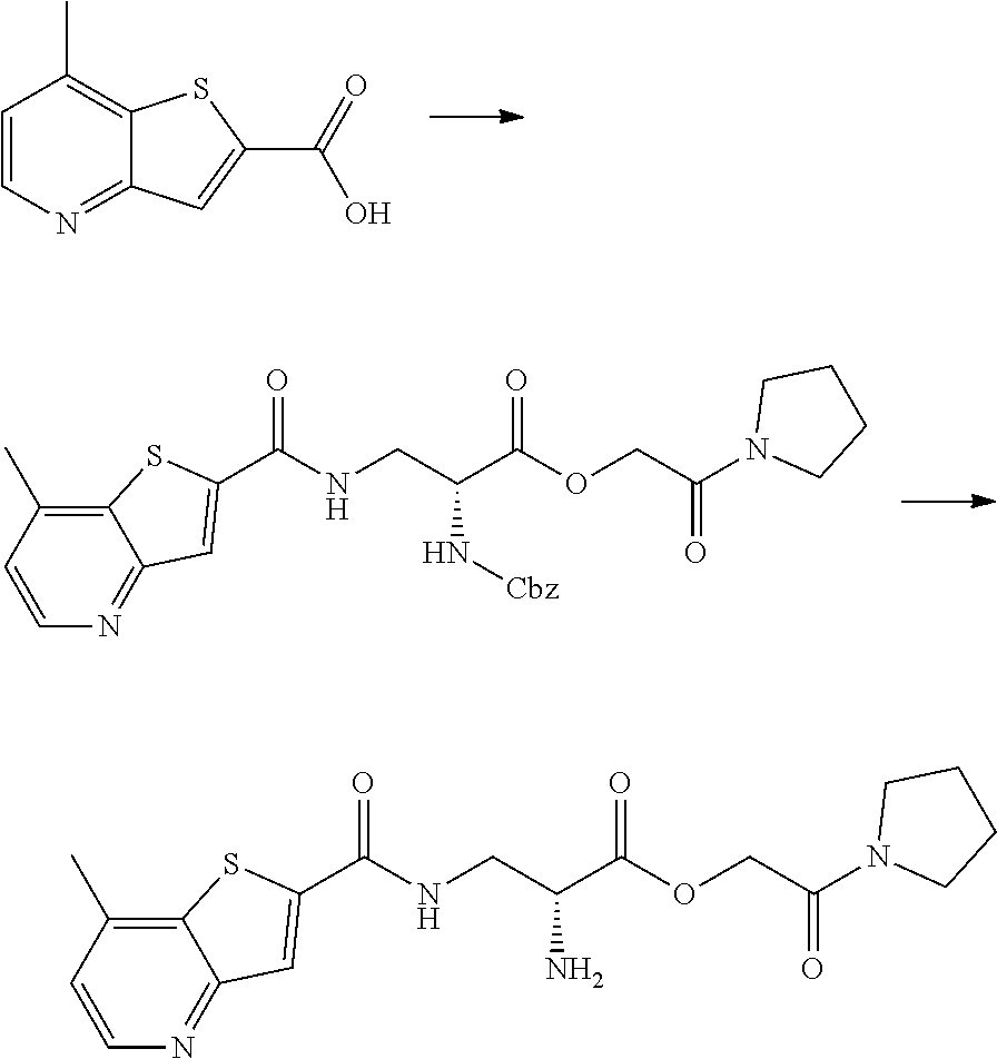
C1=CN=C2C(=C1C)SC(C(=O)O)=C2.C12=C(C)C=CN=C1C=C(C(=O)NCC(C(OCC(N1CCCC1)=O)=O)N[Cbz])S2.C12=C(C)C=CN=C1C=C(C(=O)NCC(C(OCC(N1CCCC1)=O)=O)N)S2
